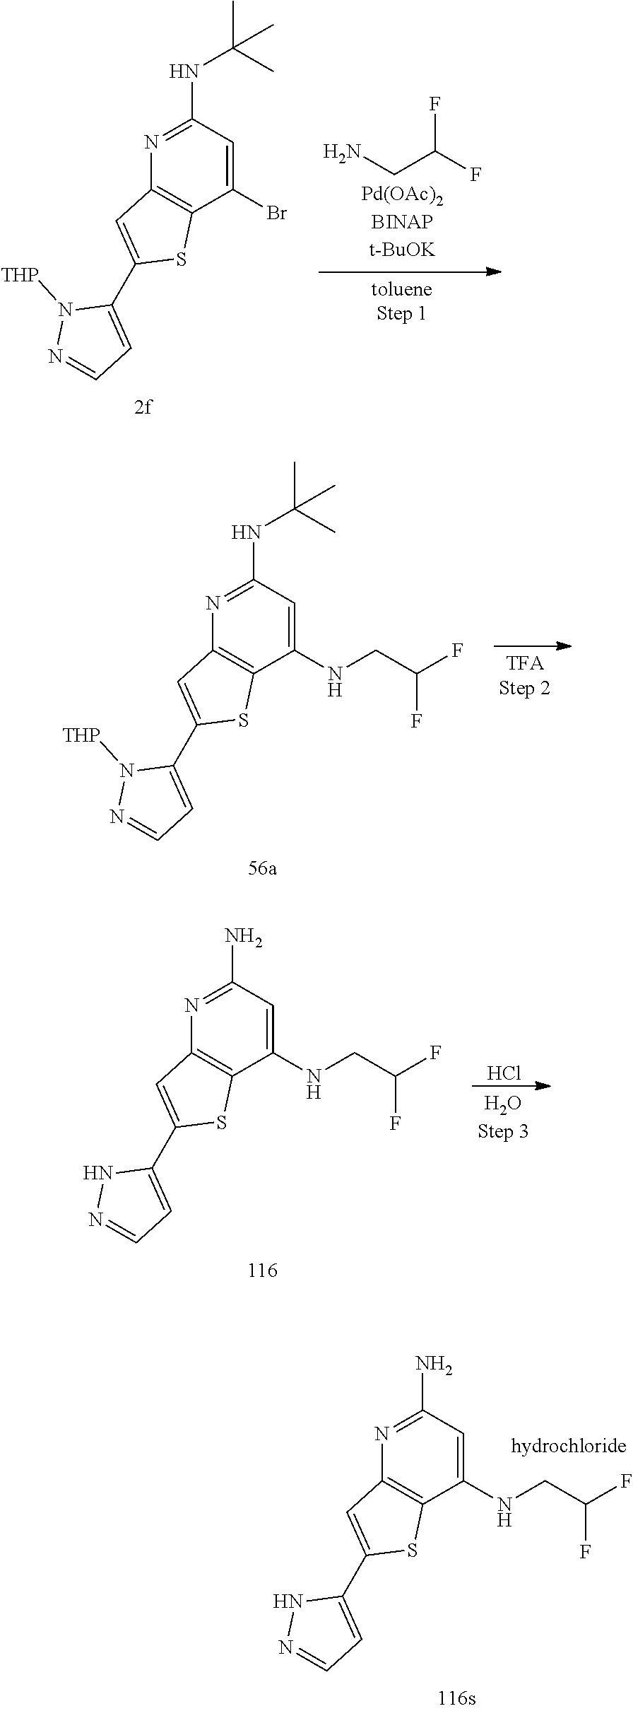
N1=C(NC(C)(C)C)C=C(Br)C2=C1C=C(C1=CC=NN1[THP])S2.NCC(F)F.N1=C(NC(C)(C)C)C=C(NCC(F)F)C2=C1C=C(C1=CC=NN1[THP])S2.N1=C(N)C=C(NCC(F)F)C2=C1C=C(C1=CC=NN1)S2.Cl.N1=C(N)C=C(NCC(F)F)C2=C1C=C(C1=CC=NN1)S2
